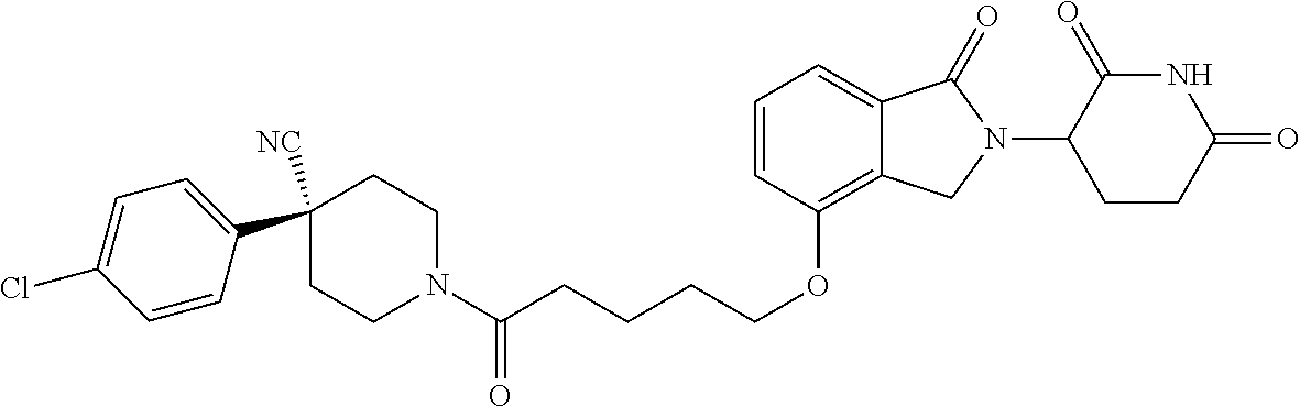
C(CCCOC1=C2C(=CC=C1)C(=O)N(C1C(=O)NC(=O)CC1)C2)C(N1CCC(C2=CC=C(Cl)C=C2)([NC])CC1)=O
